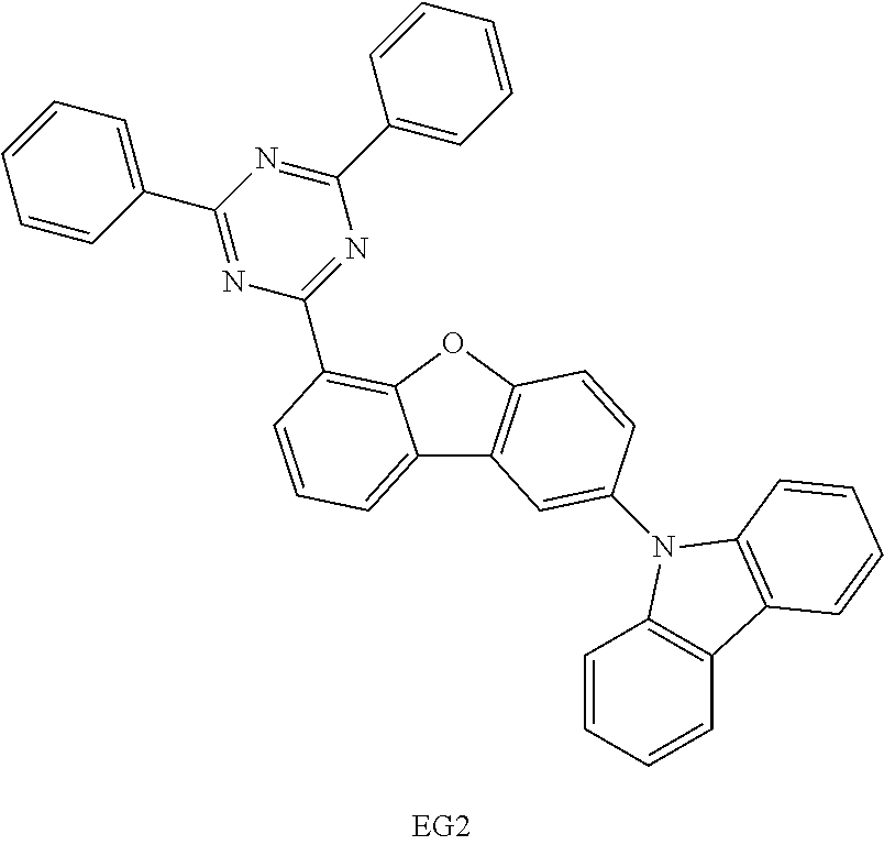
C1=CC(C2=NC(C3=C4C(=CC=C3)C3=C(O4)C=CC(N4C5=C(C=CC=C5)C5=C4C=CC=C5)=C3)=NC(C3=CC=CC=C3)=N2)=CC=C1
